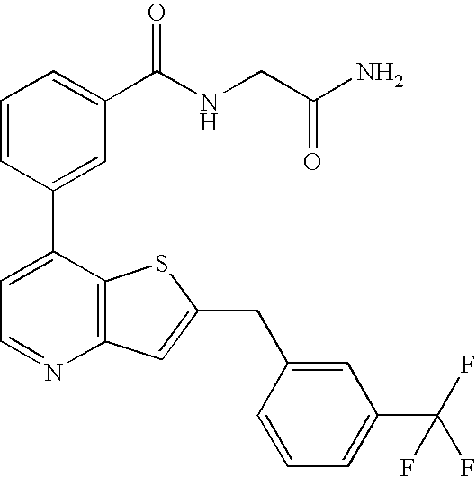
C1=CC(C2=CC=NC3=C2SC(CC2=CC(C(F)(F)F)=CC=C2)=C3)=CC(C(NCC(N)=O)=O)=C1
